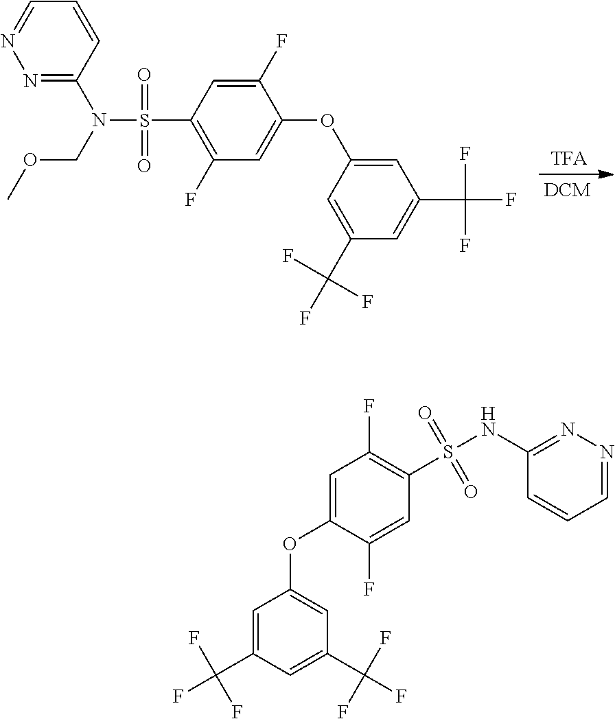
C1=NN=C(N(COC)S(C2=C(F)C=C(OC3=CC(C(F)(F)F)=CC(C(F)(F)F)=C3)C(F)=C2)(=O)=O)C=C1.C1=C(C(F)(F)F)C=C(C(F)(F)F)C=C1OC1=CC(F)=C(S(NC2=NN=CC=C2)(=O)=O)C=C1F
